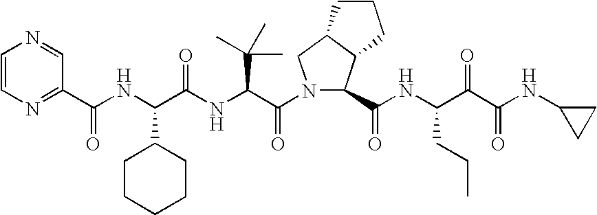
C1=CN=C(C(NC(C(NC(C(=O)N2C(C(NC(C(C(NC3CC3)=O)=O)CCC)=O)C3C(C2)CCC3)C(C)(C)C)=O)C2CCCCC2)=O)C=N1
